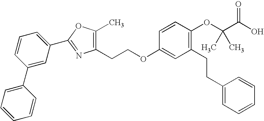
C1(C)=C(CCOC2=CC(CCC3=CC=CC=C3)=C(OC(C(O)=O)(C)C)C=C2)N=C(C2=CC=CC(C3=CC=CC=C3)=C2)O1
